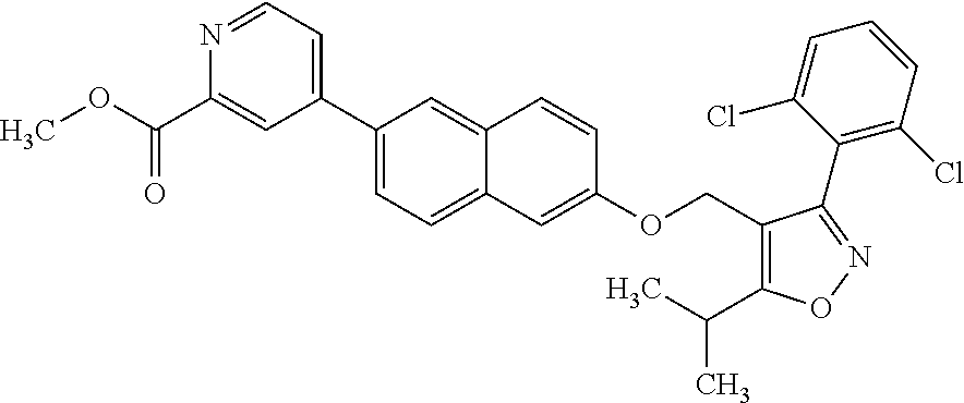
C1(C2=CC=NC(C(=O)OC)=C2)=CC=C2C(=C1)C=CC(OCC1=C(C(C)C)ON=C1C1=C(Cl)C=CC=C1Cl)=C2
